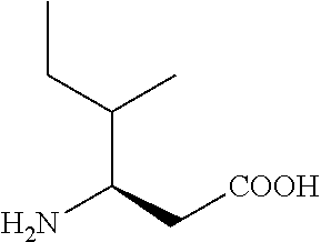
C(C)(C(C[COOH])N)CC
